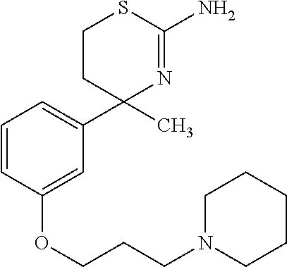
C1=CC(OCCCN2CCCCC2)=CC(C2(C)N=C(N)SCC2)=C1
